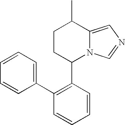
C1CC(C2=C(C3=CC=CC=C3)C=CC=C2)N2C(=CN=C2)C1C
